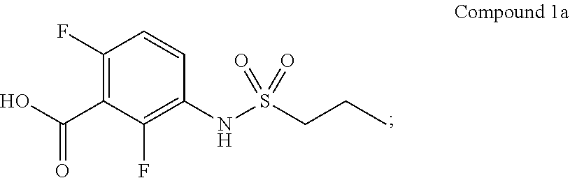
C1(F)=C(C(O)=O)C(F)=C(NS(CCC)(=O)=O)C=C1
